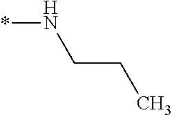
*NCCC
